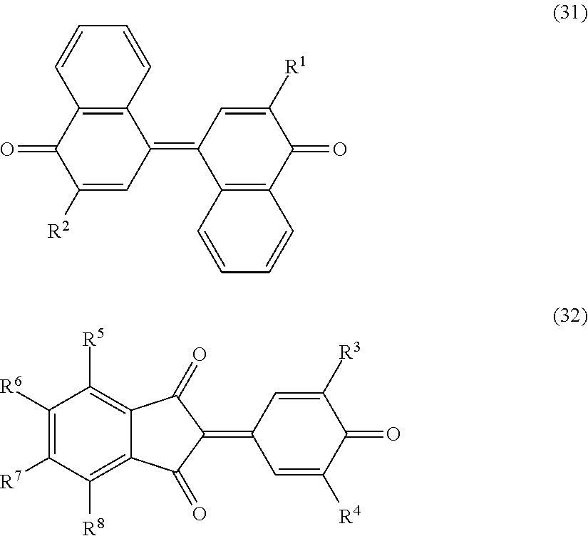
C1=CC=CC2=C1C(=C1C3=C(C(=O)C([R1])=C1)C=CC=C3)C=C([R2])C2=O.C1([R6])=C([R7])C([R8])=C2C(=C1[R5])C(=O)C(=C1C=C([R4])C(=O)C([R3])=C1)C2=O
